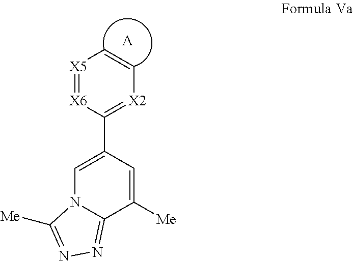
[X5]1=[X6]C(C2=CN3C(=NN=C3[Me])C([Me])=C2)=[X2]C=C1.[A]
